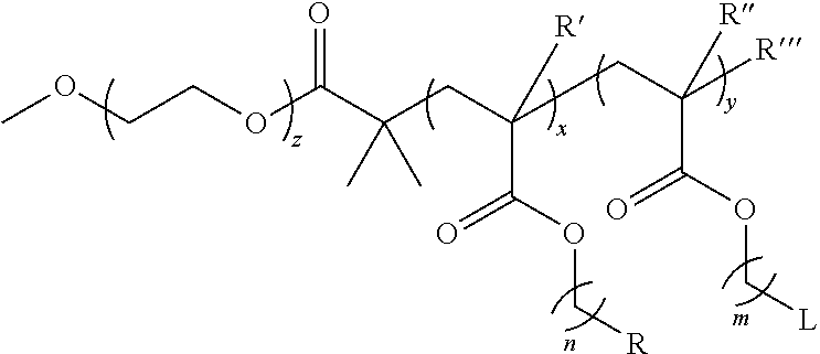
COCCOC(C(CC(CC(C(=O)OC[L])([R])[R])([R])C(OC[R])=O)(C)C)=O
